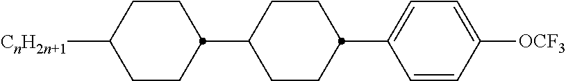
C1(C2CCC([CnH2n+1])CC2)CCC(C2=CC=C([OCF3])C=C2)CC1
